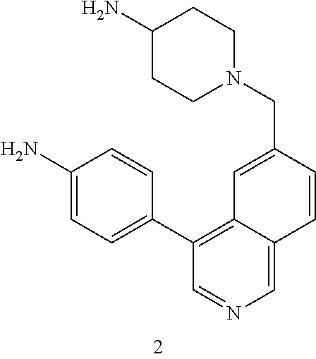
C1(N)CCN(CC2=CC3=C(C4=CC=C(N)C=C4)C=NC=C3C=C2)CC1
